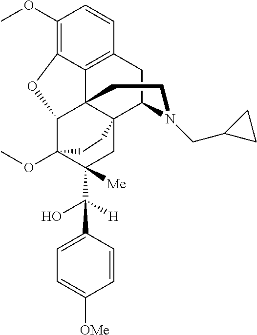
C1(OC)=C2C3=C(C=C1)CC1C45C3(C(C(OC)(C(C(O)([H])C3=CC=C([OMe])C=C3)([Me])C4)CC5)O2)CCN1CC1CC1
